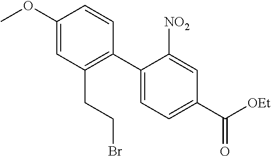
C1(C2=C(CCBr)C=C(OC)C=C2)=CC=C(C([OEt])=O)C=C1[NO2]
